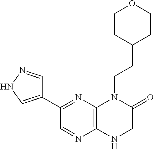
C1(C2=NC3=C(N=C2)NCC(=O)N3CCC2CCOCC2)=CNN=C1
